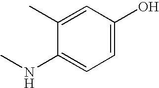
CNC1=CC=C(O)C=C1C
